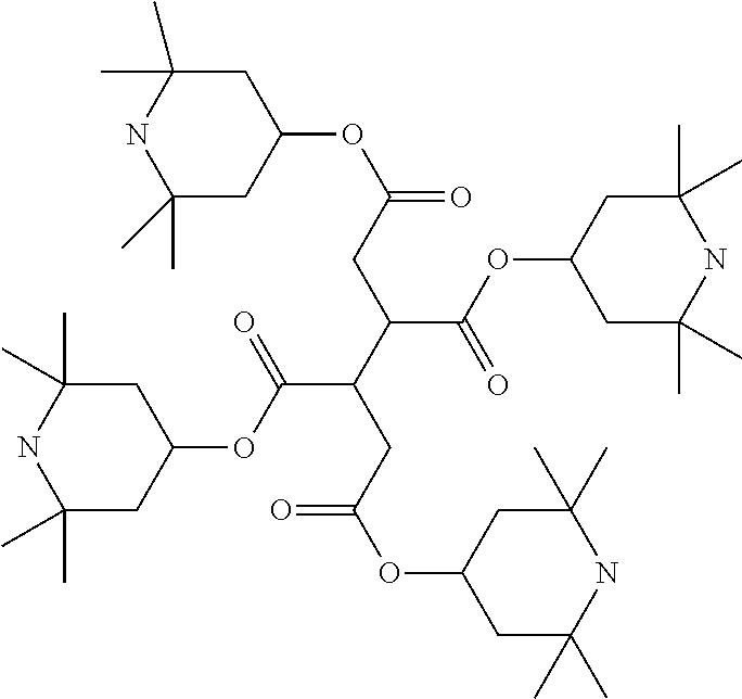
C(CC(C(CC(=O)OC1CC(C)(C)NC(C)(C)C1)C(=O)OC1CC(C)(C)NC(C)(C)C1)C(OC1CC(C)(C)NC(C)(C)C1)=O)(OC1CC(C)(C)NC(C)(C)C1)=O
